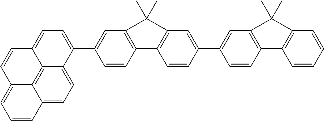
C1=CC2=C(C=C1C1=CC=C3C4=C5C(=CC=C41)C=CC=C5C=C3)C(C)(C)C1=C2C=CC(C2=CC3=C(C=C2)C2=C(C=CC=C2)C3(C)C)=C1
